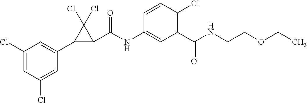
C1(Cl)=CC(Cl)=CC(C2C(C(NC3=CC(C(NCCOCC)=O)=C(Cl)C=C3)=O)C2(Cl)Cl)=C1
